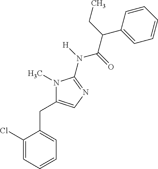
C1(Cl)=CC=CC=C1CC1=CN=C(N(C(C(C2=CC=CC=C2)CC)=O)[H])N1C
